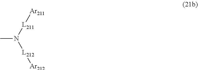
CN([L212][Ar212])[L211][Ar211]
